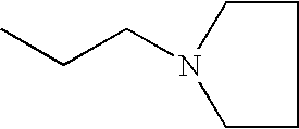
C1CCCN1CCC
